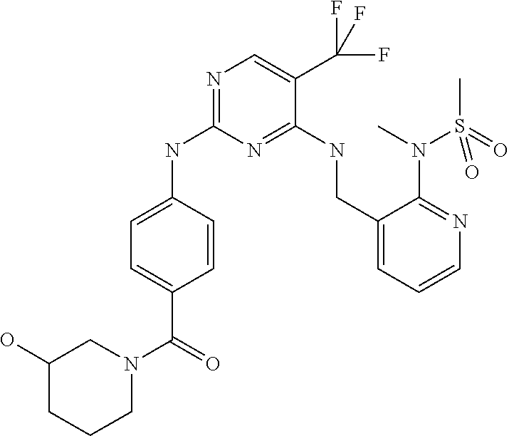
C1=C(C(N2CC(O)CCC2)=O)C=CC(NC2=NC=C(C(F)(F)F)C(NCC3=CC=CN=C3N(C)S(C)(=O)=O)=N2)=C1
